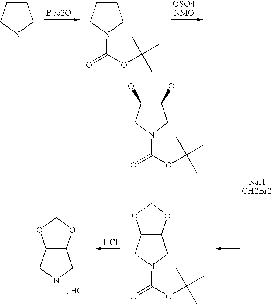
C1=CCNC1.[Boc2O].C1=CCN(C(OC(C)(C)C)=O)C1.[OSO4NMO].C1(O)C(O)CN(C(OC(C)(C)C)=O)C1.C12C(CN(C(OC(C)(C)C)=O)C1)OCO2.Cl.C12C(OCO1)CNC2
